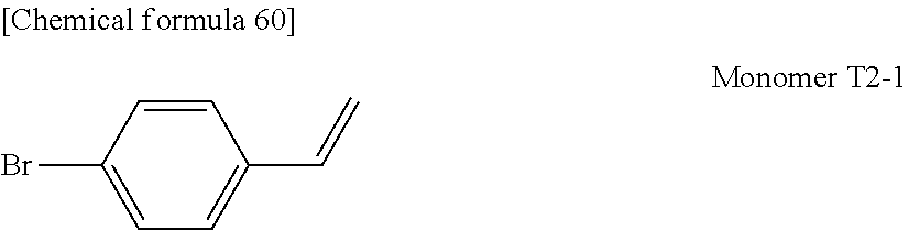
C1=CC(Br)=CC=C1C=C
